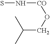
N([CO]OCC(C)C)S
